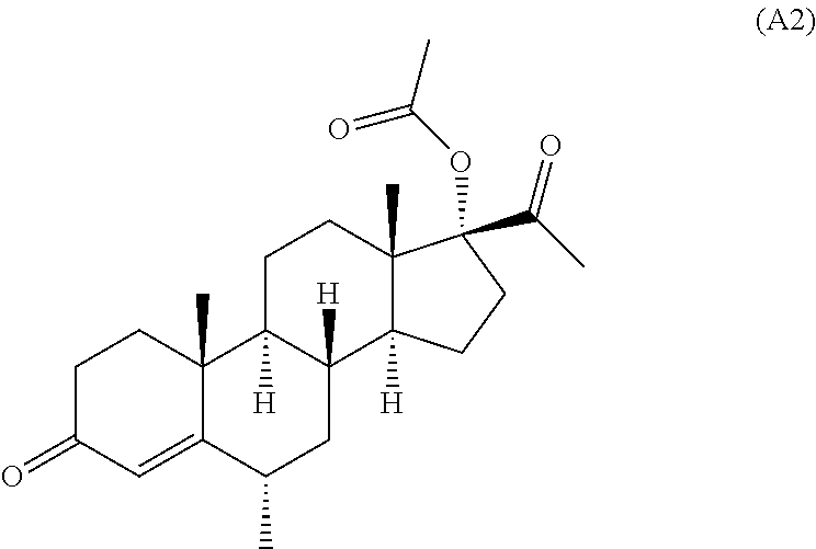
C1C(=O)C=C2C(C)(C1)C1([H])C([H])(CC2C)C2([H])C(C)(CC1)C(C(C)=O)(OC(=O)C)CC2
